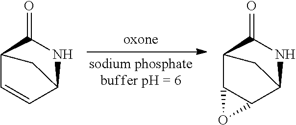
C12C=CC(NC1=O)C2.C12C3C(C(NC1=O)C2)O3
